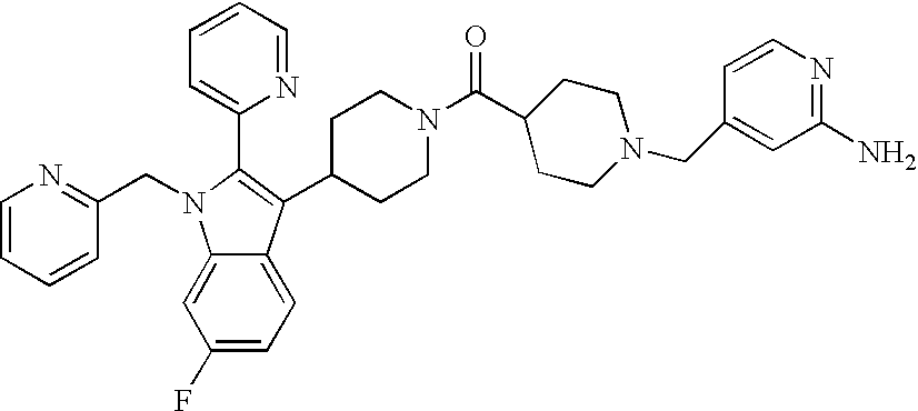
C1=CC=CC(CN2C3=CC(F)=CC=C3C(C3CCN(C(C4CCN(CC5=CC(N)=NC=C5)CC4)=O)CC3)=C2C2=CC=CC=N2)=N1
